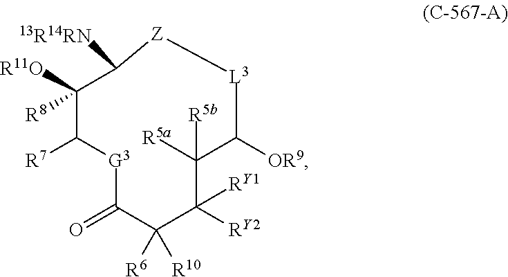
[G3]1C(=O)C([R6])([R10])C([RY2])([RY1])C([R5a])([R5b])C([OR9])[L3][Z]C([13R14RN])C([R11O])([R8])C1[R7]
